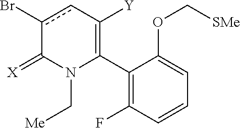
C1(C2=C([Y])cc(Br)C(=[X])N2C[Me])=C(F)C=CC=C1OC[SMe]
